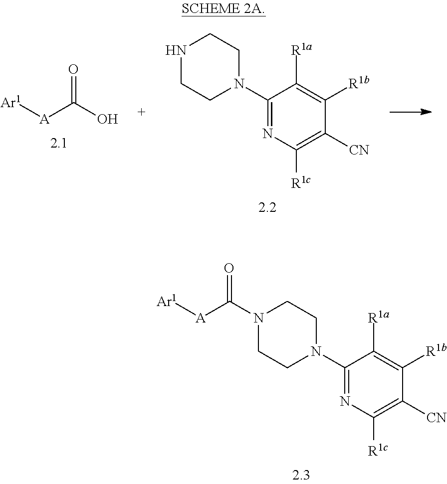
N1(C(=O)[A][Ar1])CCN(C2=NC([R1c])=C([CN])C([R1b])=C2[R1a])CC1.N1CCN(C2=NC([R1c])=C([CN])C([R1b])=C2[R1a])CC1.OC([A][Ar1])=O
